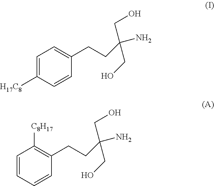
C1=C([H17C8])C=CC(CCC(CO)(N)CO)=C1.C1=CC=CC(CCC(CO)(N)CO)=C1[C8H17]
